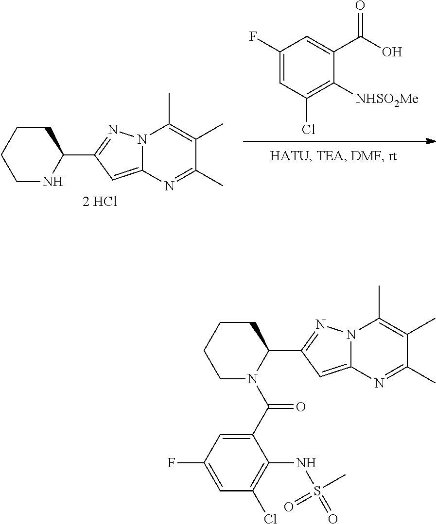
C1(F)=CC(Cl)=C([NHSO2Me])C(C(O)=O)=C1.C1CCCC(C2=NN3C(=C2)N=C(C)C(C)=C3C)N1.C1CCCC(C2=NN3C(=C2)N=C(C)C(C)=C3C)N1C(=O)C1=CC(F)=CC(Cl)=C1NS(=O)(=O)C
